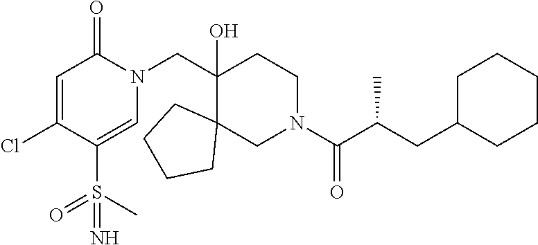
C(C1(O)C2(CN(C(C(CC3CCCCC3)C)=O)CC1)CCCC2)N1C(=O)C=C(Cl)C(S(C)(=O)=N)=C1
